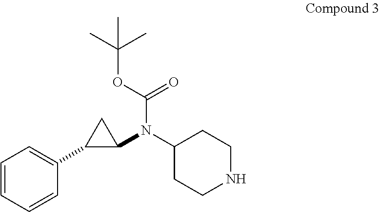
C1=CC=CC(C2C(N(C3CCNCC3)C(OC(C)(C)C)=O)C2)=C1
